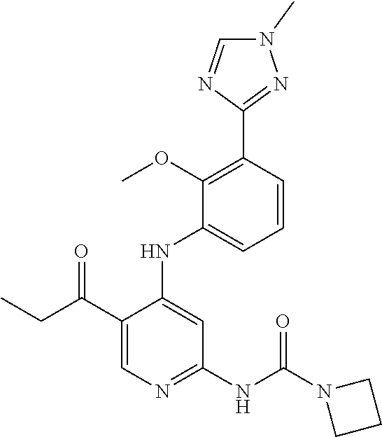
C1=CC(C2=NN(C)C=N2)=C(OC)C(NC2=CC(NC(N3CCC3)=O)=NC=C2C(CC)=O)=C1
